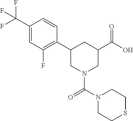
C1(C2CN(C(N3CCSCC3)=O)CC(C(=O)O)C2)=C(F)C=C(C(F)(F)F)C=C1
